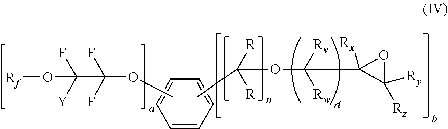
C1=CC=CC=C1.COC(F)(F)C([Y])(F)O[Rf].CC([R])([R])OC([Rw])([Rv])C1([Rx])C([Rz])([Ry])O1
